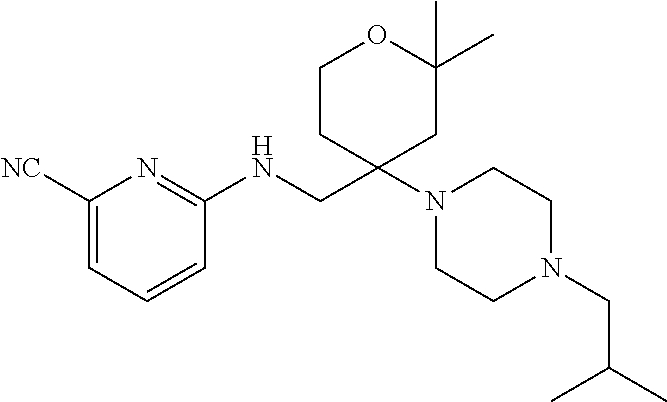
C1([NC])=CC=CC(NCC2(N3CCN(CC(C)C)CC3)CCOC(C)(C)C2)=N1
